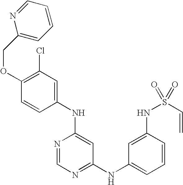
C1(NC2=CC(Cl)=C(OCC3=CC=CC=N3)C=C2)=CC(NC2=CC=CC(NS(C=C)(=O)=O)=C2)=NC=N1
